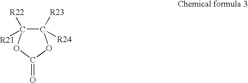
C1([R23])([R24])C([R22])([R21])OC(=O)O1
